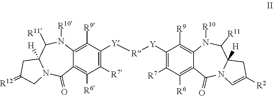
C1([R7])=C([Y][R][Y]C2=C([R7])C([R6])=C3C(=C2[R9])N([R10])C([R11])C2([H])N(C3=O)C=C([R2])C2)C([R9])=C2C(=C1[R6])C(=O)N1C([H])(C([R11])N2[R10])CC(=[R12])C1
